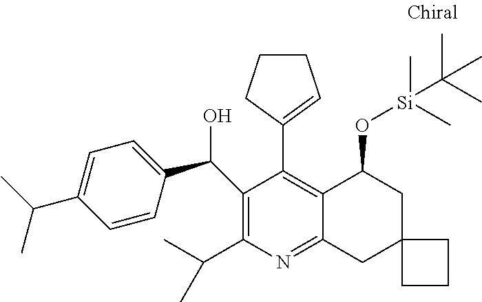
C1(C(O)C2=CC=C(C(C)C)C=C2)=C(C(C)C)N=C2C(=C1C1=CCCC1)C(O[Si](C(C)(C)C)(C)C)CC1(C2)CCC1
